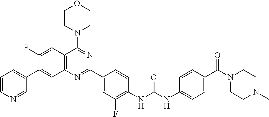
C1(F)=CC2=C(C=C1C1=CC=CN=C1)N=C(C1=CC(F)=C(NC(NC3=CC=C(C(N4CCN(C)CC4)=O)C=C3)=O)C=C1)N=C2N1CCOCC1
